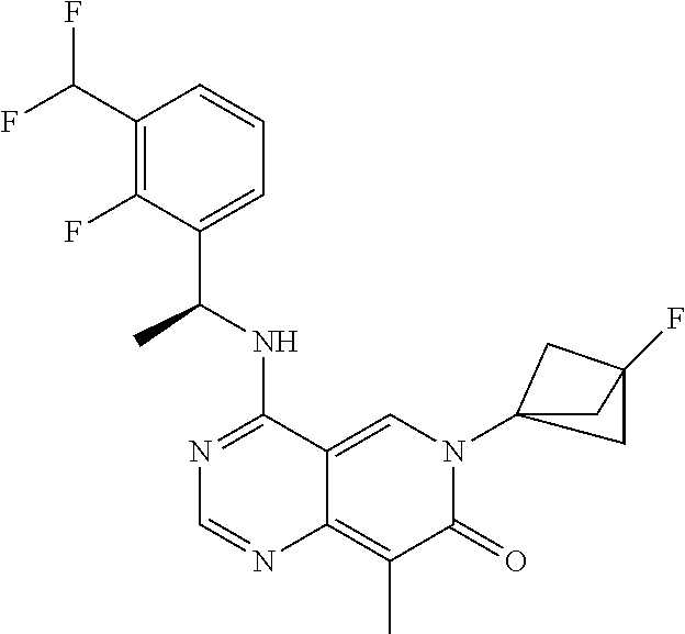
C12=CN(C34CC(F)(C3)C4)C(=O)C(C)=C1N=CN=C2NC(C1=CC=CC(C(F)F)=C1F)C
